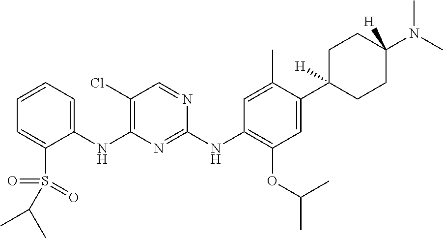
C1(NC2=C(Cl)C=NC(NC3=C(OC(C)C)C=C(C4([H])CCC(N(C)C)([H])CC4)C(C)=C3)=N2)=CC=CC=C1S(=O)(=O)C(C)C
